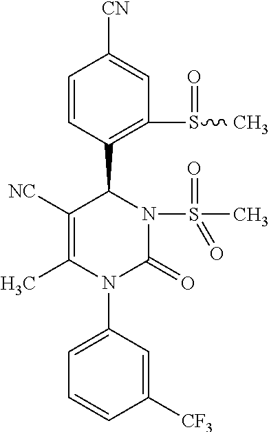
C1([NC])=C(C)N(C2=CC=CC([CF3])=C2)C(=O)N(S(=O)(C)=O)C1C1=C(S(=O)C)C=C([CN])C=C1
